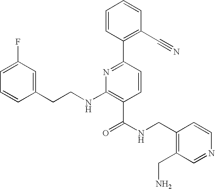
C1=CC(CCNC2=C(C(NCC3=C(CN)C=NC=C3)=O)C=CC(C3=C(C#N)C=CC=C3)=N2)=CC(F)=C1
